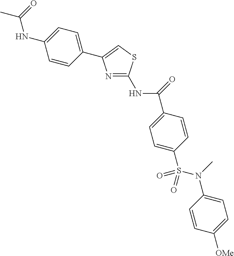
C(C1=CC=C(S(N(C2=CC=C([OMe])C=C2)C)(=O)=O)C=C1)(=O)NC1=NC(C2=CC=C(NC(C)=O)C=C2)=CS1
